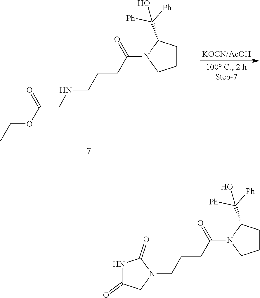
C1CC(C([Ph])([Ph])O)N(C(CCCNCC(OCC)=O)=O)C1.C1CC(C([Ph])([Ph])O)N(C(CCCN2C(=O)NC(=O)C2)=O)C1
